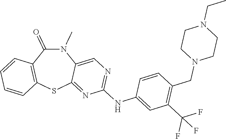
N1(C)C(=O)C2=C(SC3=NC(NC4=CC(C(F)(F)F)=C(CN5CCN(CC)CC5)C=C4)=NC=C13)C=CC=C2
